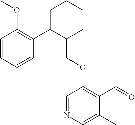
C1C(C2=C(OC)C=CC=C2)C(COC2=C(C=O)C(C)=CN=C2)CCC1
